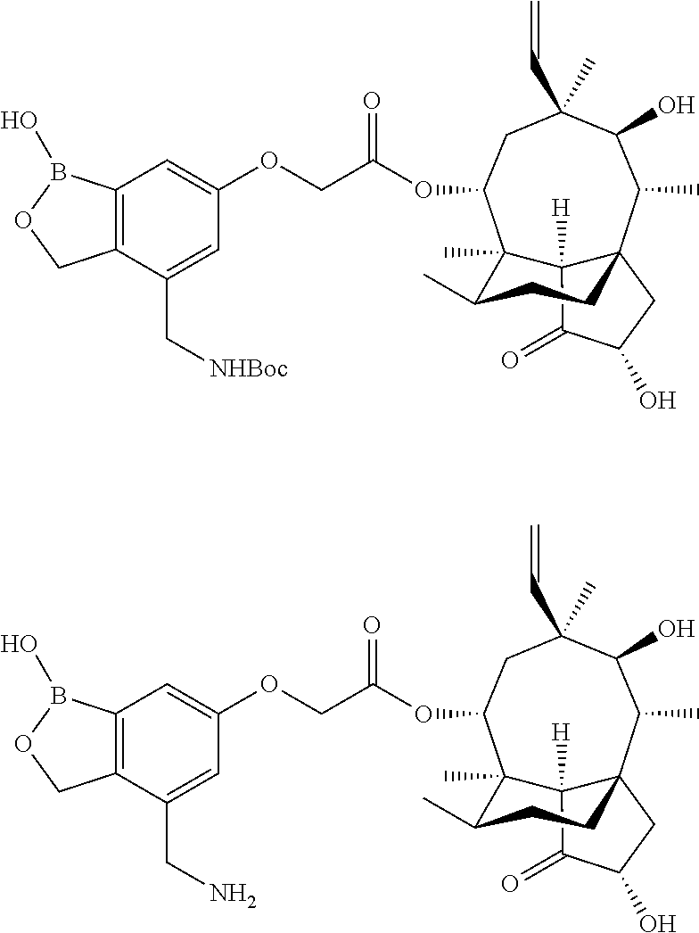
C12([H])C(=O)C(O)CC13C(C)C(O)C(C)(C=C)CC(OC(COC1=CC4=C(C(C[NHBoc])=C1)COB4O)=O)C2(C)C(C)CC3.C12([H])C(=O)C(O)CC13C(C)C(O)C(C)(C=C)CC(OC(COC1=CC4=C(C(CN)=C1)COB4O)=O)C2(C)C(C)CC3
